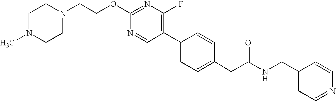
N1=CC(C2=CC=C(CC(NCC3=CC=NC=C3)=O)C=C2)=C(F)N=C1OCCN1CCN(C)CC1
